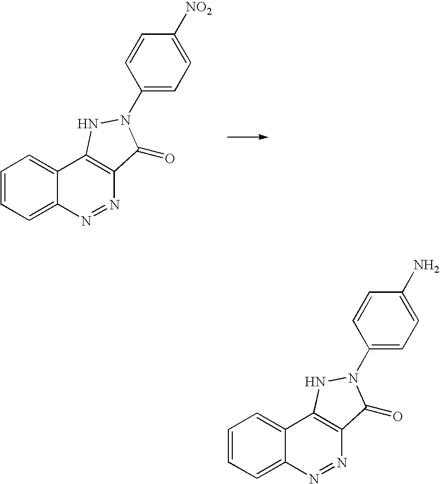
C1=CC=C2C(=C1)C1=C(N=N2)C(=O)N(C2=CC=C([NO2])C=C2)N1.C1=CC=C2C(=C1)C1=C(N=N2)C(=O)N(C2=CC=C(N)C=C2)N1
